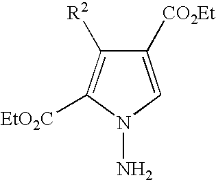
C1([CO2Et])=CN(N)C([EtO2C])=C1[R2]
